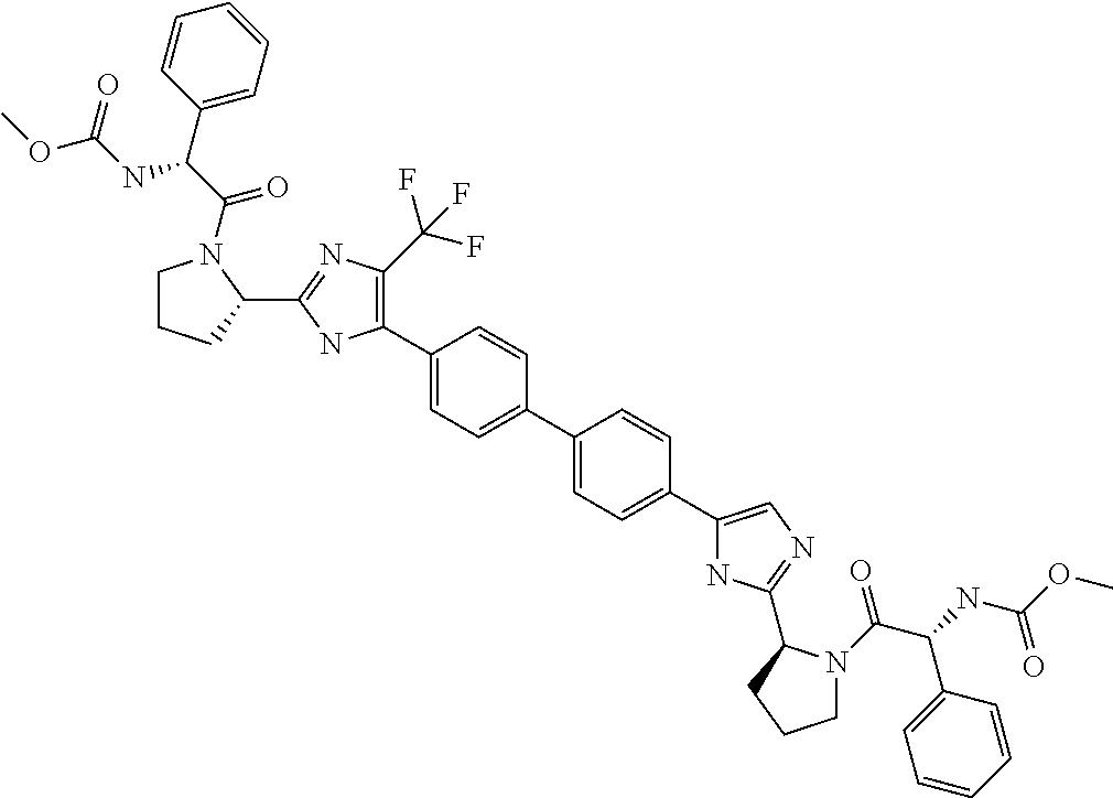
C1(C2=C(C(F)(F)F)N=C(C3N(C(C(NC(OC)=O)C4=CC=CC=C4)=O)CCC3)N2)=CC=C(C2=CC=C(C3=CN=C(C4N(C(C(NC(OC)=O)C5=CC=CC=C5)=O)CCC4)N3)C=C2)C=C1
